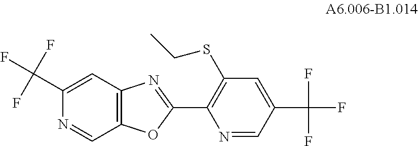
C1(C(F)(F)F)=CC2=C(C=N1)OC(C1=C(SCC)C=C(C(F)(F)F)C=N1)=N2
